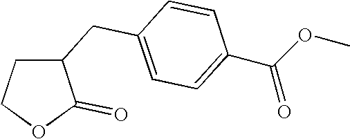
C1(CC2=CC=C(C(OC)=O)C=C2)CCOC1=O
